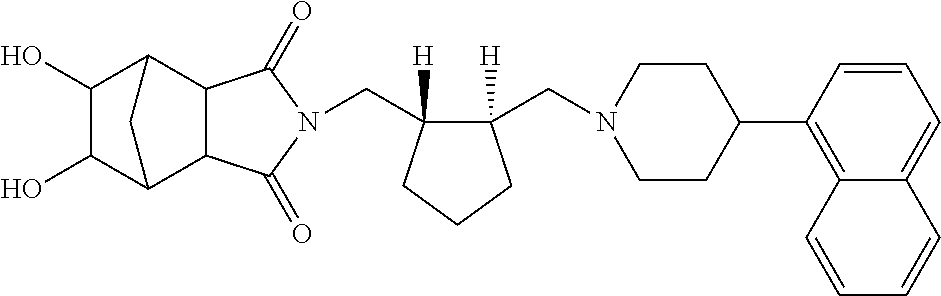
C(C1([H])C(CN2CCC(C3=C4C(=CC=C3)C=CC=C4)CC2)([H])CCC1)N1C(=O)C2C3C(O)C(O)C(C2C1=O)C3
